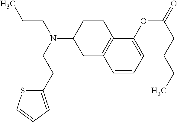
C1(OC(CCCC)=O)=CC=CC2=C1CCC(N(CCC)CCC1=CC=CS1)C2
